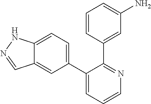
C12=CC=C(C3=CC=CN=C3C3=CC(N)=CC=C3)C=C1C=NN2
